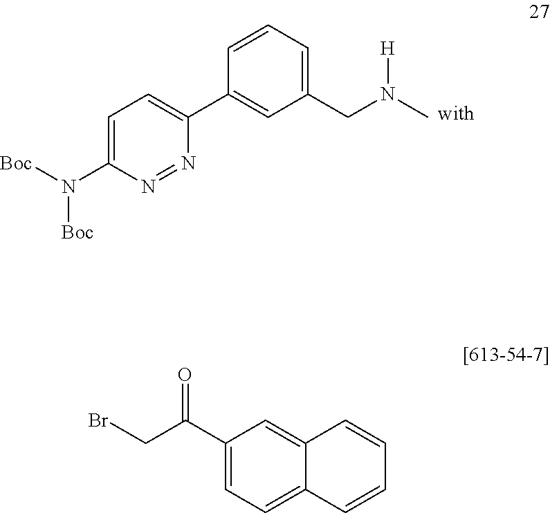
C1(C(CBr)=O)=CC=C2C(=C1)C=CC=C2.C1=C(N([Boc])[Boc])N=NC(C2=CC(CN(C)[H])=CC=C2)=C1
